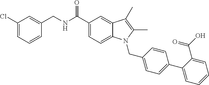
C1=CC(CNC(C2=CC=C3C(=C2)C(C)=C(C)N3CC2=CC=C(C3=CC=CC=C3C(O)=O)C=C2)=O)=CC(Cl)=C1
